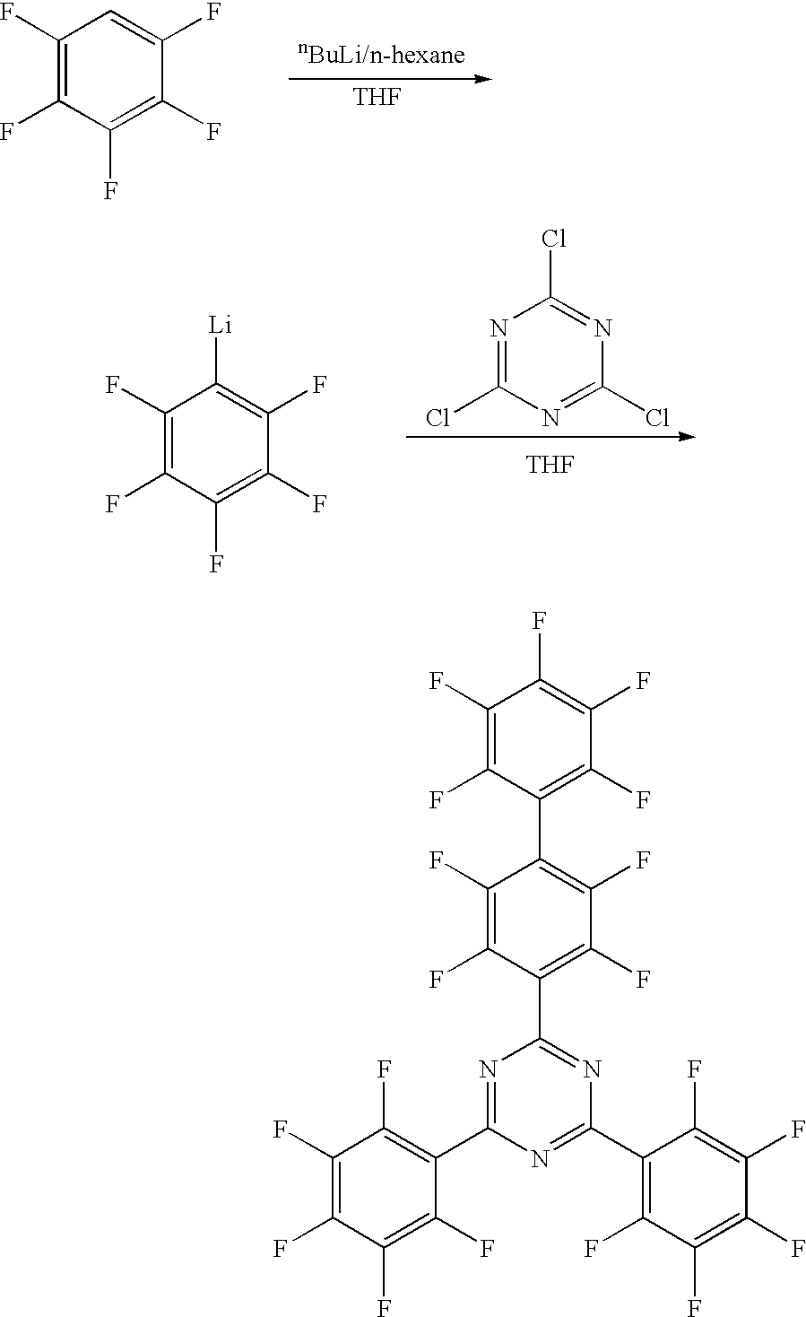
C1(F)=C(F)C(F)=CC(F)=C1F.[THF].C1(F)=C(F)C(F)=C([Li])C(F)=C1F.N1=C(Cl)N=C(Cl)N=C1Cl.[THF].N1=C(C2=C(F)C(F)=C(F)C(F)=C2F)N=C(C2=C(F)C(F)=C(F)C(F)=C2F)N=C1C1=C(F)C(F)=C(C2=C(F)C(F)=C(F)C(F)=C2F)C(F)=C1F
